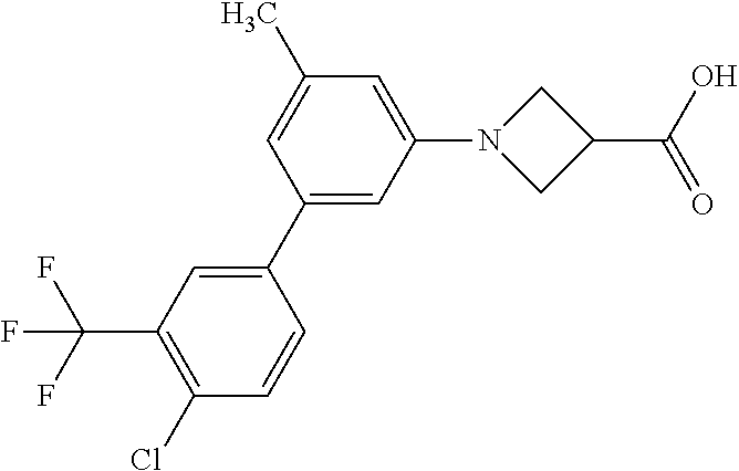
C1(Cl)=C(C(F)(F)F)C=C(C2=CC(N3CC(C(O)=O)C3)=CC(C)=C2)C=C1
